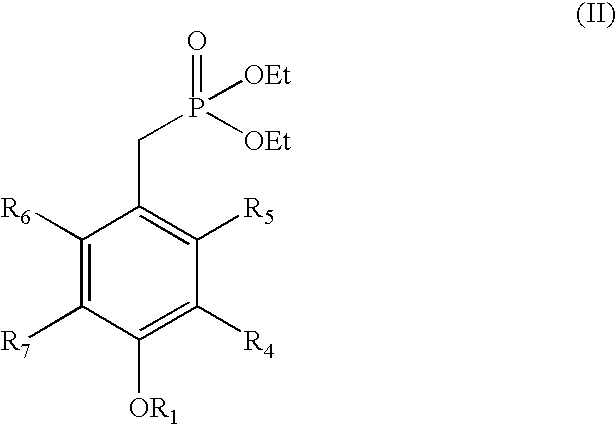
C1([R6])=C([R7])C([OR1])=C([R4])C([R5])=C1CP([OEt])(=O)[OEt]
